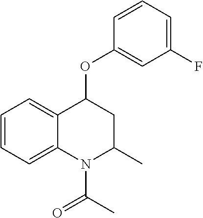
C1=CC=C2C(=C1)C(OC1=CC(F)=CC=C1)CC(C)N2C(C)=O
